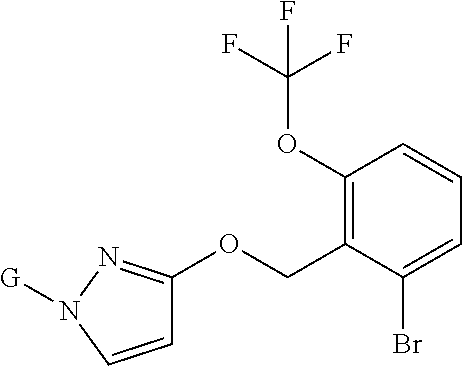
C1=CN([G])N=C1OCC1=C(OC(F)(F)F)C=CC=C1Br
